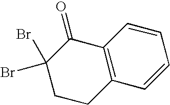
C1CC2=C(C(=O)C1(Br)Br)C=CC=C2
